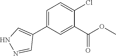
C1=C(C2=CNN=C2)C=C(C(OC)=O)C(Cl)=C1
